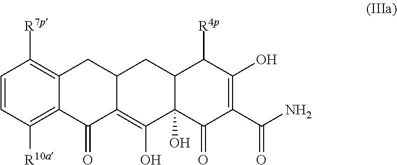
C1=CC([R10a])=C2C(=C1[R7p])CC1C(=C(O)C3(O)C(C1)C([R4p])C(O)=C(C(N)=O)C3=O)C2=O
